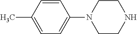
C1=C(C)C=CC(N2CCNCC2)=C1
